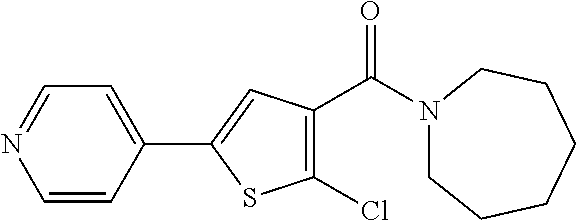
C1=CC(C2=CC(C(N3CCCCCC3)=O)=C(Cl)S2)=CC=N1
